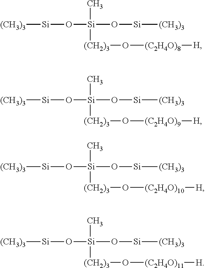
[(CH3)3][Si]O[Si](C)([(CH2)3]O[(C2H4O)8][H])O[Si][(CH3)3].[(CH3)3][Si]O[Si](C)([(CH2)3]O[(C2H4O)9][H])O[Si][(CH3)3].[(CH3)3][Si]O[Si](C)([(CH2)3]O[(C2H4O)10][H])O[Si][(CH3)3].[(CH3)3][Si]O[Si](C)([(CH2)3]O[(C2H4O)11][H])O[Si][(CH3)3]
